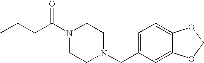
CCCC(=O)N1CCN(CC2=CC=C3C(=C2)OCO3)CC1
